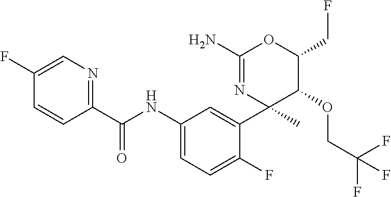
C1(C(NC2=CC=C(F)C(C3(C)C(OCC(F)(F)F)C(CF)OC(N)=N3)=C2)=O)=NC=C(F)C=C1
